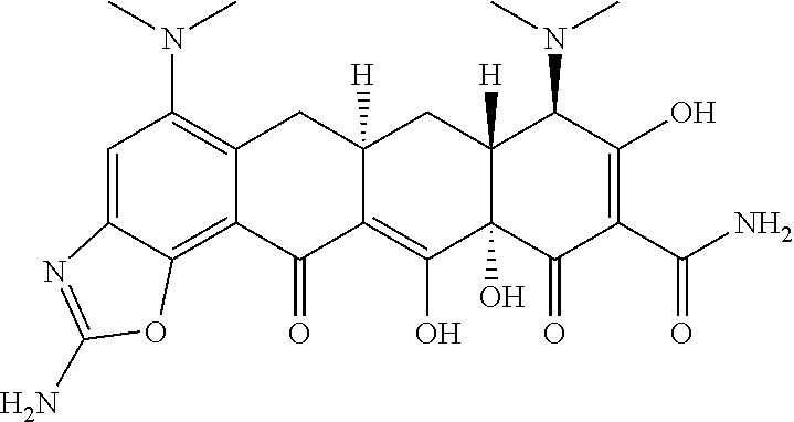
C1=C2C(=C3C(=C1N(C)C)CC1([H])C(=C(O)C4(O)C([H])(C1)C(N(C)C)C(O)=C(C(N)=O)C4=O)C3=O)OC(N)=N2
